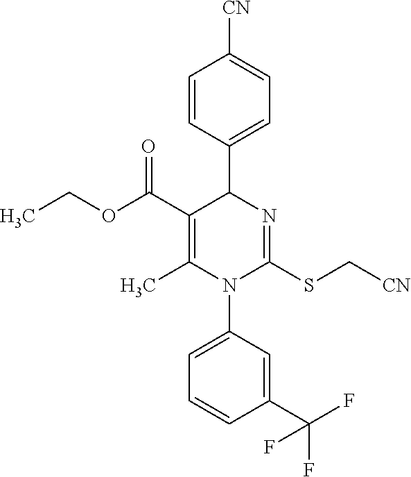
C1=CC(C2C(C(OCC)=O)=C(C)N(C3=CC=CC(C(F)(F)F)=C3)C(SC[CN])=N2)=CC=C1[CN]
